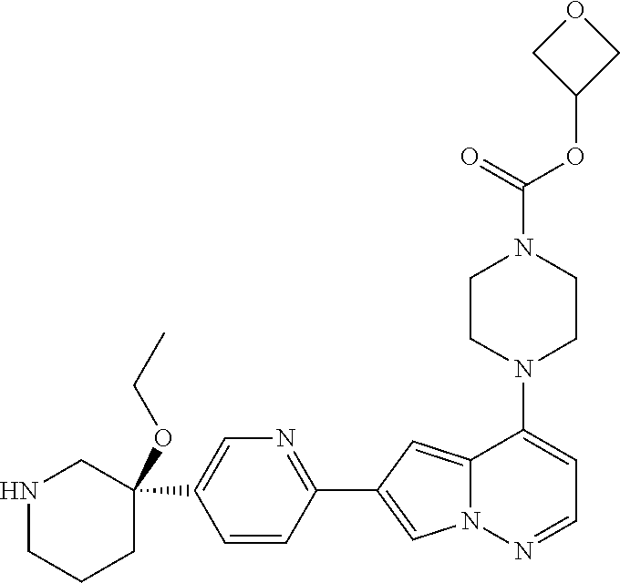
N1(C2=CC=NN3C2=CC(C2=NC=C(C4(OCC)CNCCC4)C=C2)=C3)CCN(C(OC2COC2)=O)CC1
